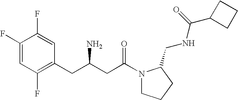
C1(F)=CC(F)=C(CC(N)CC(=O)N2CCCC2CNC(C2CCC2)=O)C=C1F
